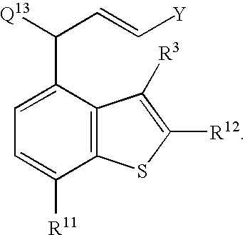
C1(C([Q13])C=C[Y])=CC=C([R11])C2=C1C([R3])=C([R12])S2
